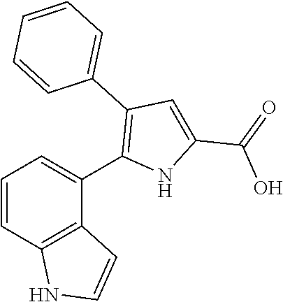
C1=CC2=C(C(C3=C(C4=CC=CC=C4)C=C(C(=O)O)N3)=C1)C=CN2
